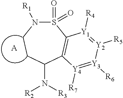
S1(=O)(=O)N([R1])CCC(N([R3])[R2])C2=C1[Y1]([R4])=[Y2]([R5])[Y3]([R6])=[Y4]2[R7].[A]
